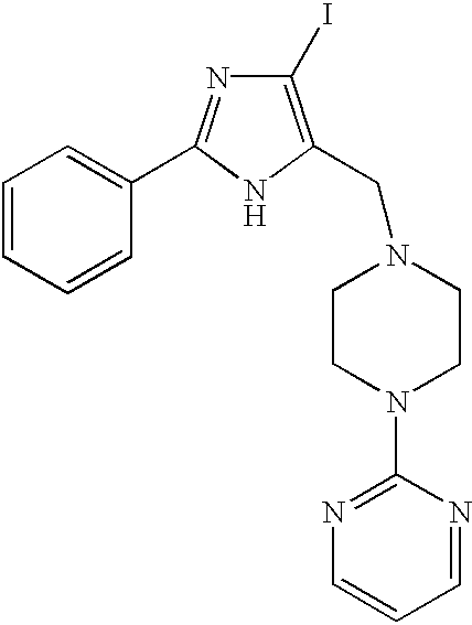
C1=CC=CC=C1C1=NC(I)=C(CN2CCN(C3=NC=CC=N3)CC2)N1
